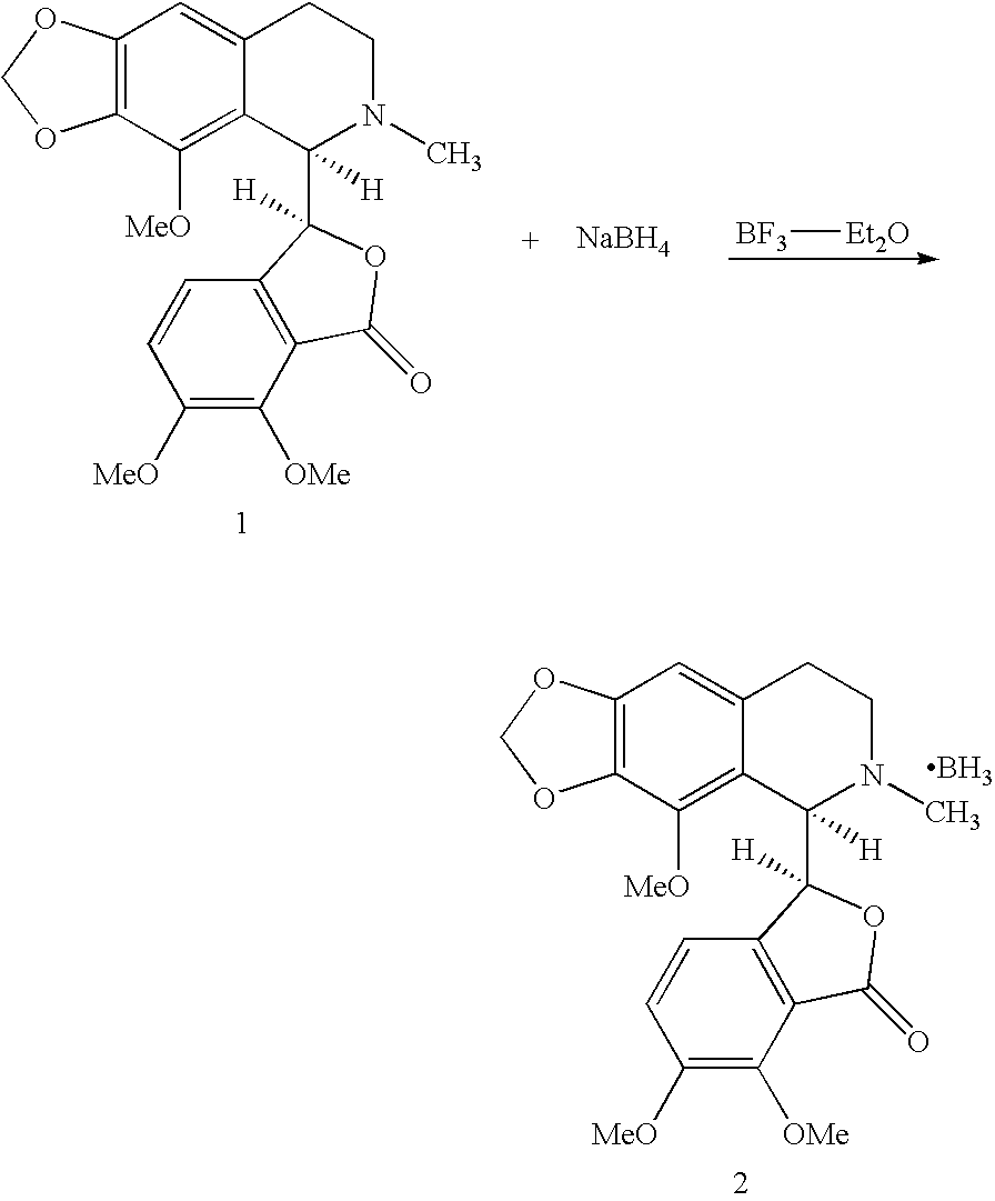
[BF3][Et2O].C12=C(C([MeO])=C3C(=C1)CCN(C)C3([H])C1([H])C3=C(C([OMe])=C([MeO])C=C3)C(=O)O1)OCO2.[NaBH4].C12=C(C([MeO])=C3C(=C1)CCN(C)C3([H])C1([H])C3=C(C([OMe])=C([MeO])C=C3)C(=O)O1)OCO2.B
